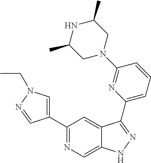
C1(C2=CN(CC)N=C2)=NC=C2C(=C1)C(C1=CC=CC(N3CC(C)NC(C)C3)=N1)=NN2
